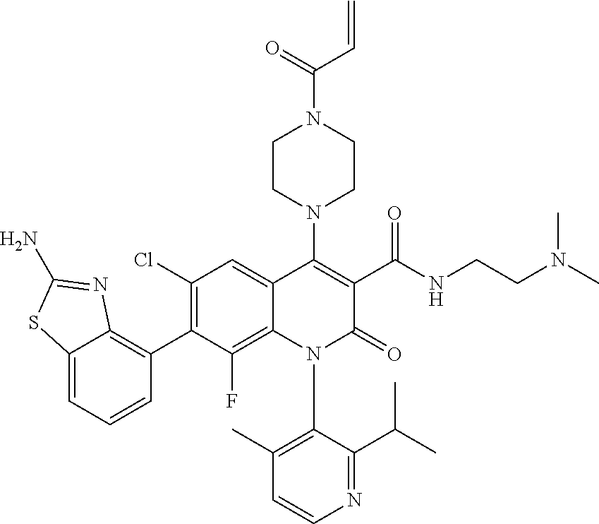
C1(N2C3=C(F)C(C4=C5N=C(N)SC5=CC=C4)=C(Cl)C=C3C(N3CCN(C(C=C)=O)CC3)=C(C(=O)NCCN(C)C)C2=O)=C(C)C=CN=C1C(C)C
